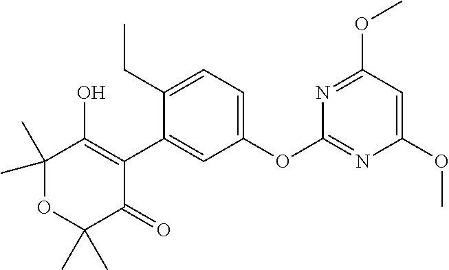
C1(C2=CC(OC3=NC(OC)=CC(OC)=N3)=CC=C2CC)=C(O)C(C)(C)OC(C)(C)C1=O
